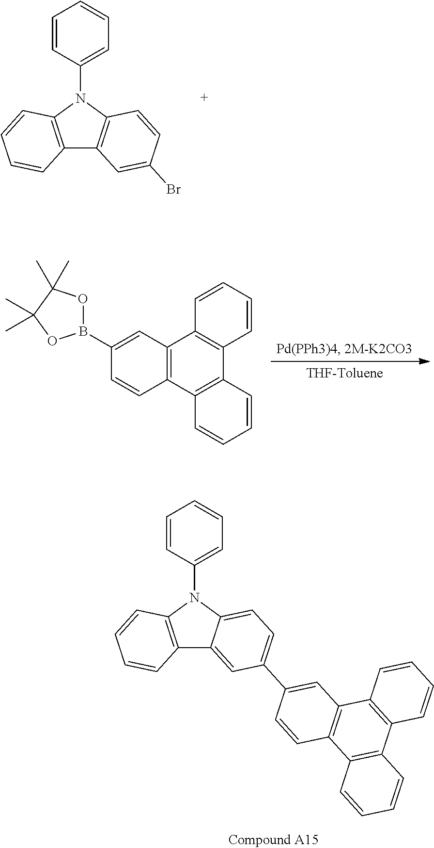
C12=C(N(C3=CC=CC=C3)C3=CC=C(C4=CC5=C(C=C4)C4=C(C6=C5C=CC=C6)C=CC=C4)C=C13)C=CC=C2.C12=C(N(C3=CC=CC=C3)C3=C1C=C(Br)C=C3)C=CC=C2.C12=C(C3=C(C4=C1C=CC=C4)C=CC=C3)C=CC(B1OC(C)(C)C(C)(C)O1)=C2
